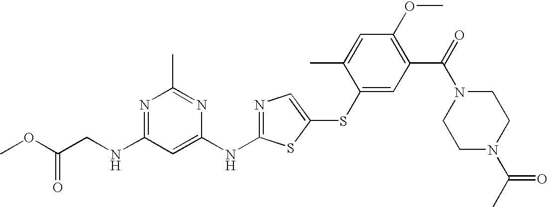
N1=C(NCC(OC)=O)C=C(NC2=NC=C(SC3=CC(C(=O)N4CCN(C(C)=O)CC4)=C(OC)C=C3C)S2)N=C1C
